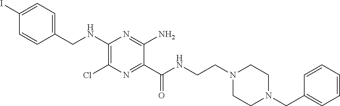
C1=C(I)C=CC(CNC2=C(Cl)N=C(C(NCCN3CCN(CC4=CC=CC=C4)CC3)=O)C(N)=N2)=C1
